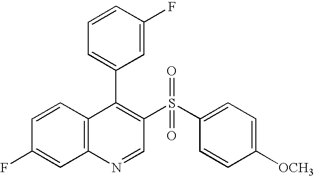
C12=C(C=CC(F)=C1)C(C1=CC=CC(F)=C1)=C(S(C1=CC=C([OCH3])C=C1)(=O)=O)C=N2
